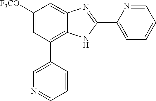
C1([F3CO])=CC(C2=CN=CC=C2)=C2C(=C1)N=C(C1=CC=CC=N1)N2
